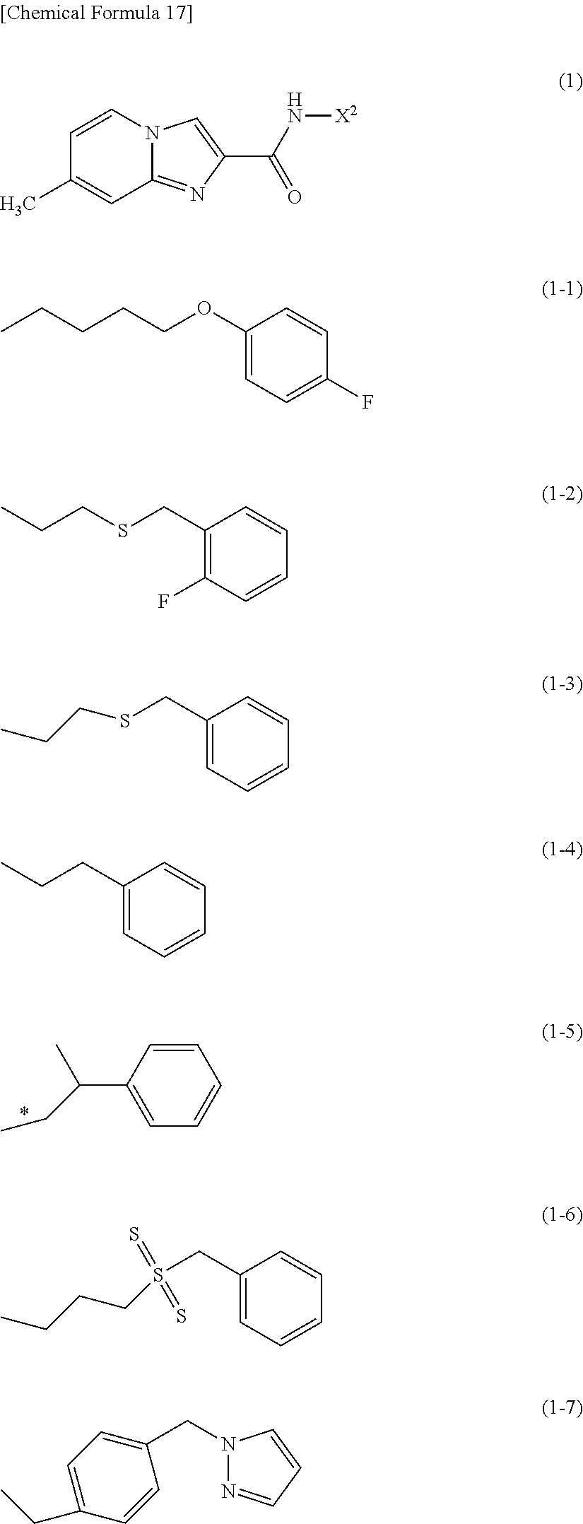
C1(C(C)CC)=CC=CC=C1.C1=CN2C(=NC(C(=O)N[X2])=C2)C=C1C.C1(OCCCCC)=CC=C(F)C=C1.C1(CSCCC)=C(F)C=CC=C1.C1(CSCCC)=CC=CC=C1.C1(CCC)=CC=CC=C1.C1(CS(=S)(=S)CCCC)=CC=CC=C1.N1(CC2=CC=C(CC)C=C2)N=CC=C1
